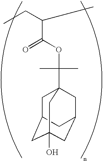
C(C(OC(C)(C)C12CC3CC(O)(CC(C1)C3)C2)=O)(CC)C
